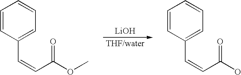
[LiOH].C1=CC(C=CC(OC)=O)=CC=C1.C1=CC(C=CC(O)=O)=CC=C1
